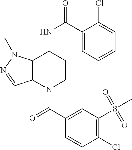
C12=C(N(C(C3=CC(S(C)(=O)=O)=C(Cl)C=C3)=O)CCC1NC(=O)C1=CC=CC=C1Cl)C=NN2C
